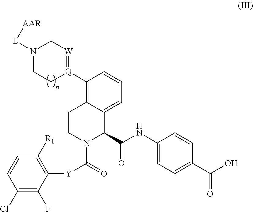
[Y](C(N1C(C(=O)NC2=CC=C(C(=O)O)C=C2)C2=CC=CC([Q]3=[W]CN([L][AAR])CC3)=C2CC1)=O)C1=C([R1])C=CC(Cl)=C1F
